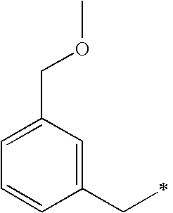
C1=C(COC)C=C(CC)C=C1
